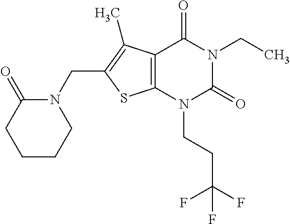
C12=C(N(CCC(F)(F)F)C(=O)N(CC)C1=O)SC(CN1C(=O)CCCC1)=C2C
